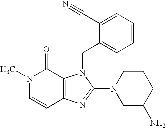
CN1C=CC2=C(C1=O)N(CC1=CC=CC=C1C#N)C(N1CC(N)CCC1)=N2
